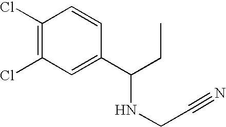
C1(Cl)=C(Cl)C=C(C(CC)NCC#N)C=C1
